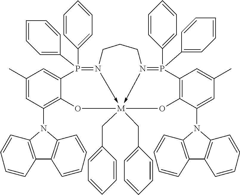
C1(C)=CC(N2C3=C(C4=C2C=CC=C4)C=CC=C3)=C2C(=C1)P(C1=CC=CC=C1)(C1=CC=CC=C1)=N1->[M]3(CC4=CC=CC=C4)(CC4=CC=CC=C4)(-N(=P(C4=CC=CC=C4)(C4=CC=CC=C4)C4=C(C(N5C6=C(C7=C5C=CC=C7)C=CC=C6)=CC(C)=C4)O3)CCC1)O2
